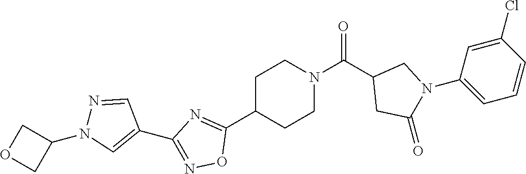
C1C(C2=NC(C3=CN(C4COC4)N=C3)=NO2)CCN(C(C2CC(=O)N(C3=CC=CC(Cl)=C3)C2)=O)C1
